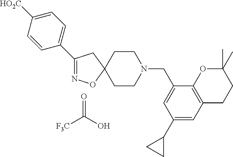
C1(C2=CC=C([HO2C])C=C2)=NOC2(C1)CCN(CC1=CC(C3CC3)=CC3=C1OC(C)(C)CC3)CC2.O=C(O)[F3C]
